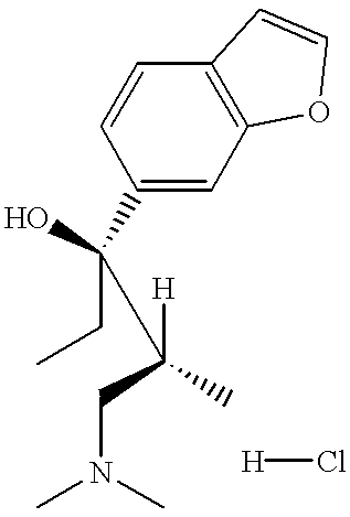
CN(C)CC([H])(C(CC)(C1=CC2=C(C=C1)C=CO2)O)C.[H]Cl
